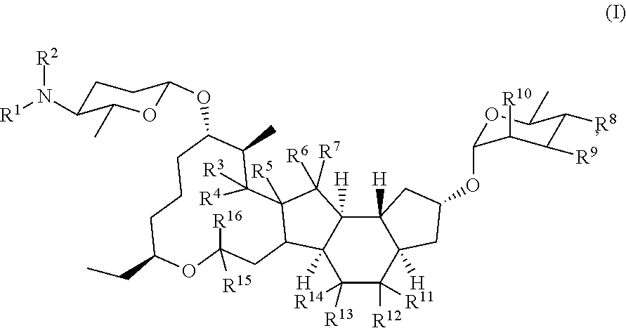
C12([H])C3([H])C([H])(C([R13])([R14])C([R12])([R11])C1([H])CC(OC1OC(C)C([R8])C([R9])C1[R10])C2)C1C([R5])(C3([R7])[R6])C([R4])([R3])C(C)C(OC2OC(C)C(N([R1])[R2])CC2)CCCC(CC)OC([R16])([R15])C1
